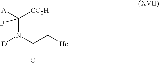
C(N(C(C[Het])=O)[D])([CO2H])([A])B
